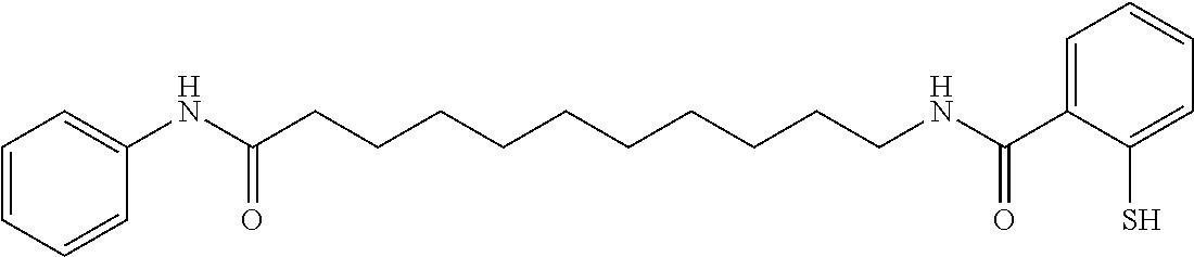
C1=CC=CC=C1NC(CCCCCCCCCCNC(C1=CC=CC=C1S)=O)=O
